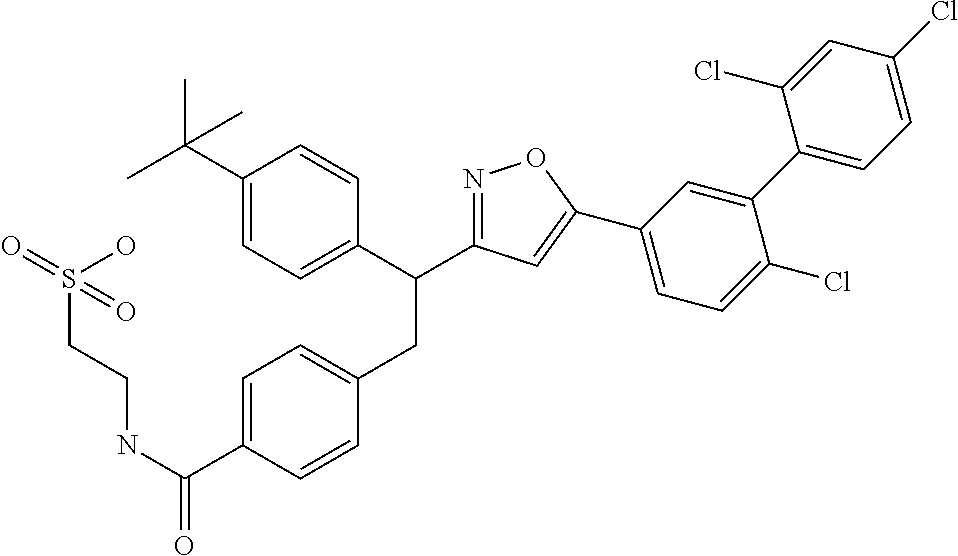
C1(C(C)(C)C)=CC=C(C(CC2=CC=C(C(NCCS(=O)(O)=O)=O)C=C2)C2=NOC(C3=CC=C(Cl)C(C4=CC=C(Cl)C=C4Cl)=C3)=C2)C=C1
